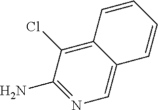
C12=C(Cl)C(N)=NC=C1C=CC=C2
